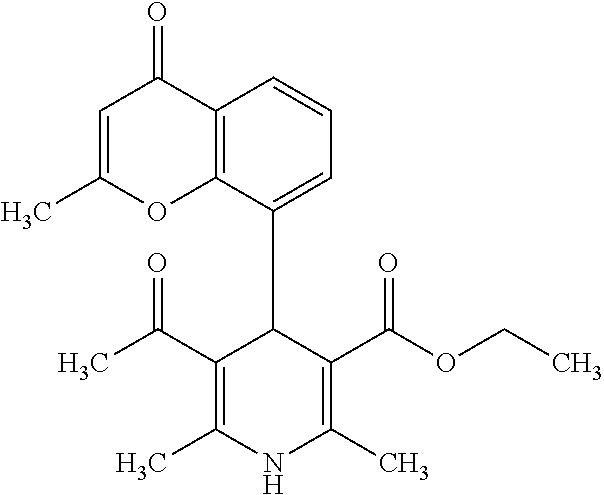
C12=C(C(C3C(C(C)=O)=C(C)NC(C)=C3C(OCC)=O)=CC=C1)OC(C)=CC2=O
